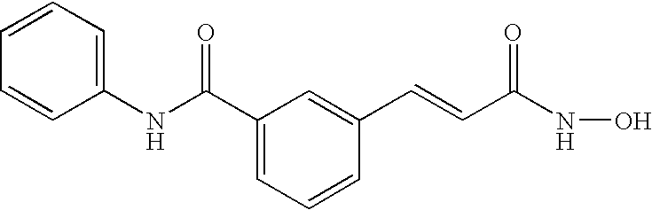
C(C1=CC=CC(C=CC(NO)=O)=C1)(NC1=CC=CC=C1)=O
